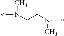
CN(CCN(C)C)C
